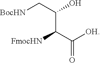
[BocHN]CC(C(C([OH])=O)[FmocHN])O
